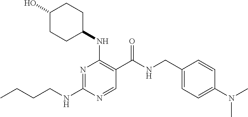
CCCCNC1=NC(NC2CCC(O)CC2)=C(C(NCC2=CC=C(N(C)C)C=C2)=O)C=N1
